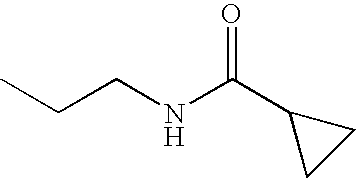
C1(C(NCCC)=O)CC1
